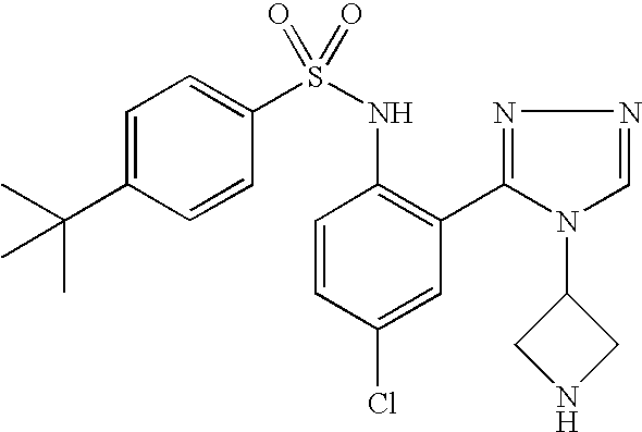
C1=C(C(C)(C)C)C=CC(S(NC2=C(C3=NN=CN3C3CNC3)C=C(Cl)C=C2)(=O)=O)=C1
